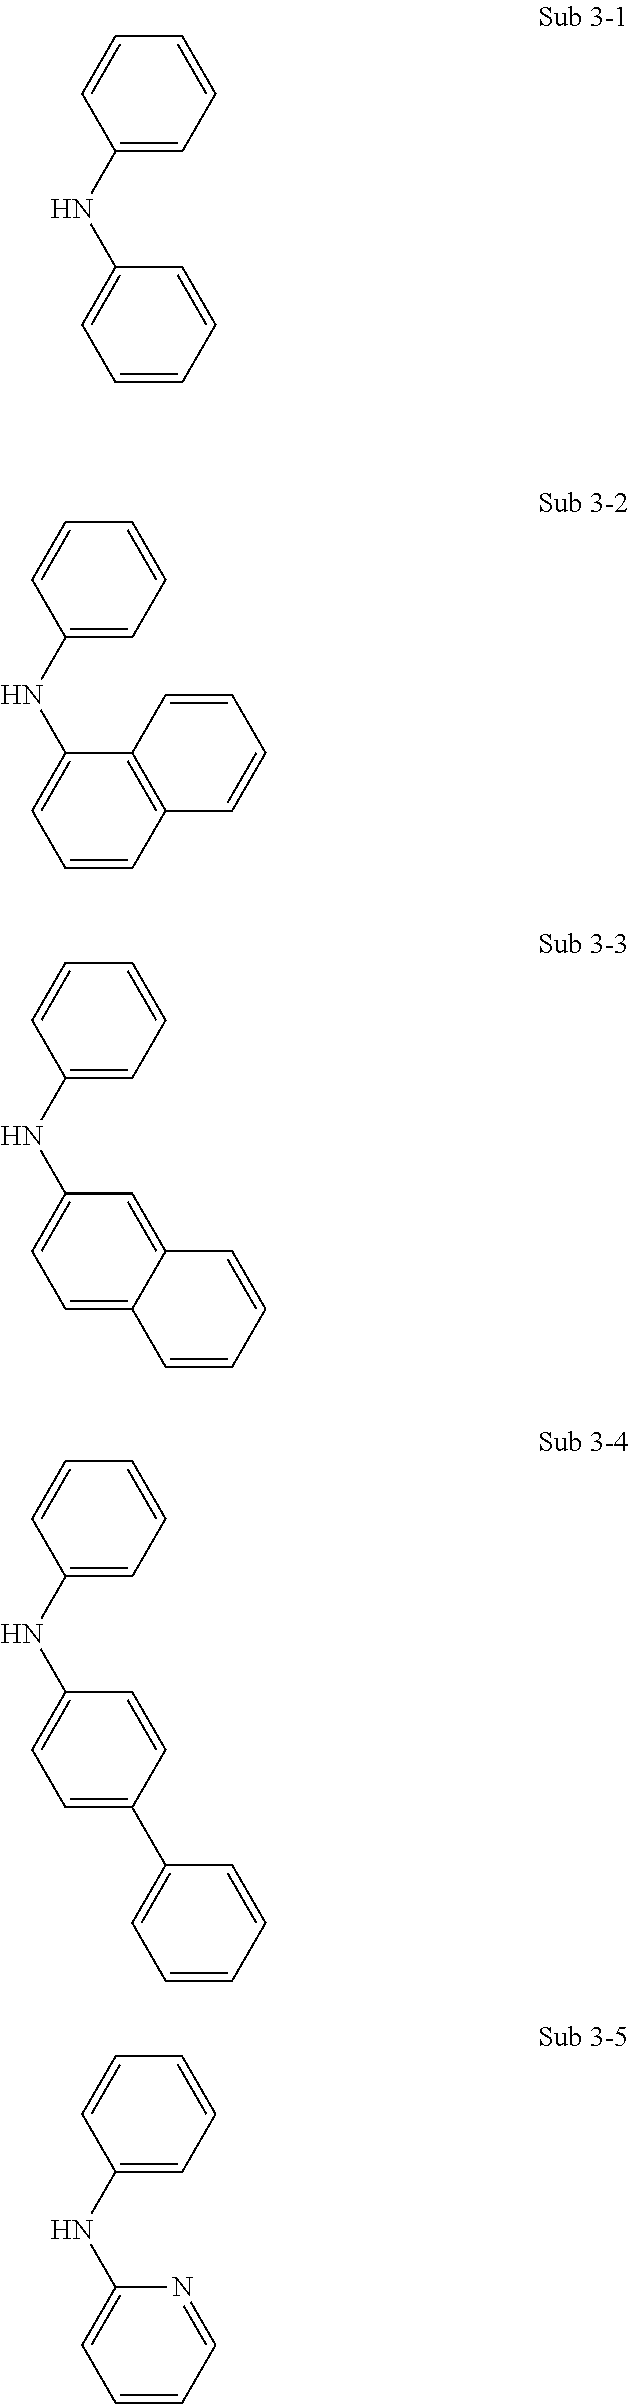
C1=CC=C(NC2=CC=CC=C2)C=C1.C1=CC=C(NC2=CC=CC3=C2C=CC=C3)C=C1.C1=CC=C(NC2=CC=C3C(=C2)C=CC=C3)C=C1.C1=CC=C(NC2=CC=C(C3=CC=CC=C3)C=C2)C=C1.C1=CC=C(NC2=CC=CC=N2)C=C1
